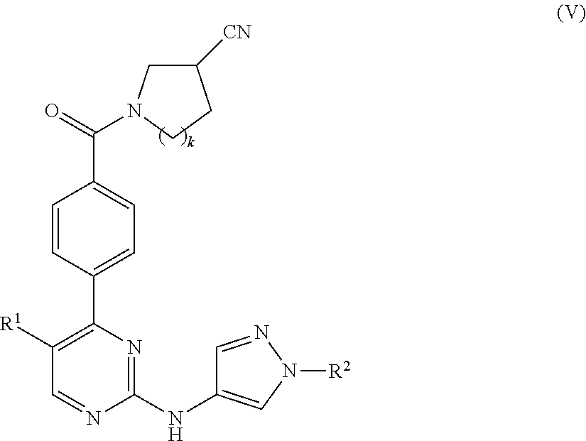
C1=CC(C2=C([R1])C=NC(NC3=CN([R2])N=C3)=N2)=CC=C1C(=O)N1CC([CN])CC1
